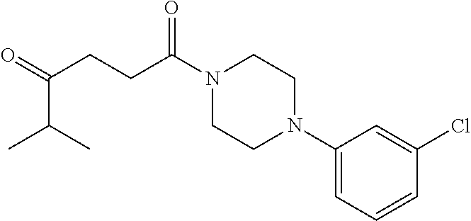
C1(N2CCN(C(CCC(=O)C(C)C)=O)CC2)=CC=CC(Cl)=C1
